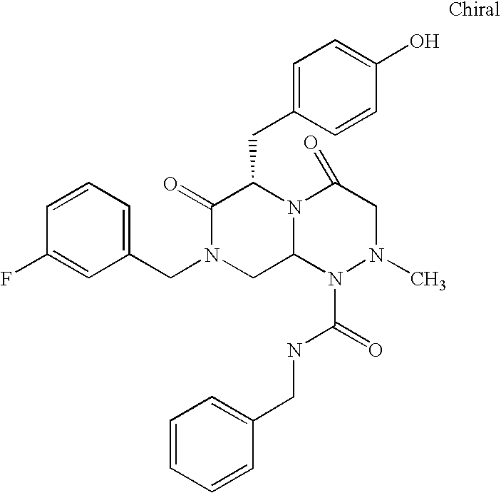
C1=CC=C(CN2CC3N(C(CC4=CC=C(O)C=C4)C2=O)C(=O)CN(C)N3C(=O)NCC2=CC=CC=C2)C=C1F
